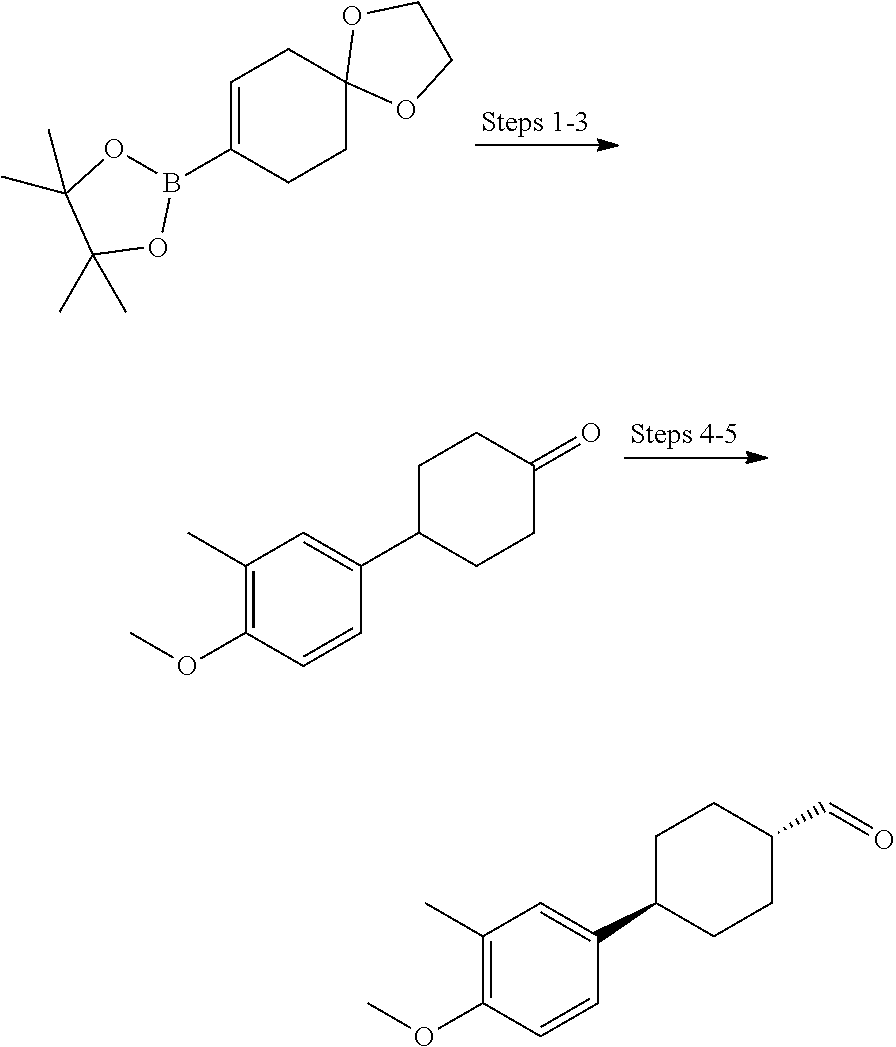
C1=C(B2OC(C)(C)C(C)(C)O2)CCC2(C1)OCCO2.C1(C)=C(OC)C=CC(C2CCC(=O)CC2)=C1.C1(C)=C(OC)C=CC(C2CCC(C=O)CC2)=C1
